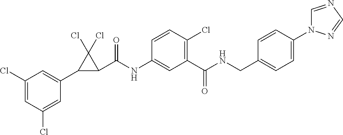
C1(Cl)=CC(Cl)=CC(C2C(C(NC3=CC(C(NCC4=CC=C(N5C=NC=N5)C=C4)=O)=C(Cl)C=C3)=O)C2(Cl)Cl)=C1
